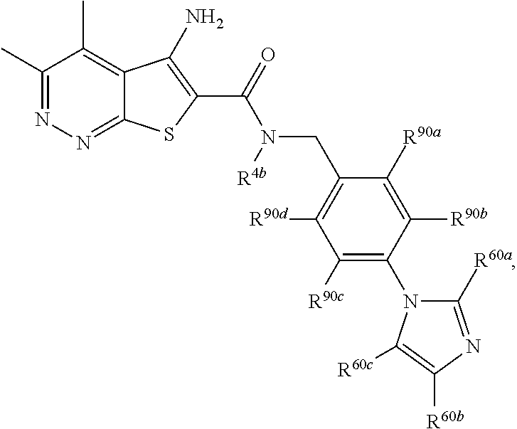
C1(C)=NN=C2C(=C1C)C(N)=C(C(N([R4b])CC1=C([R90d])C([R90c])=C(N3C([R60a])=NC([R60b])=C3[R60c])C([R90b])=C1[R90a])=O)S2
